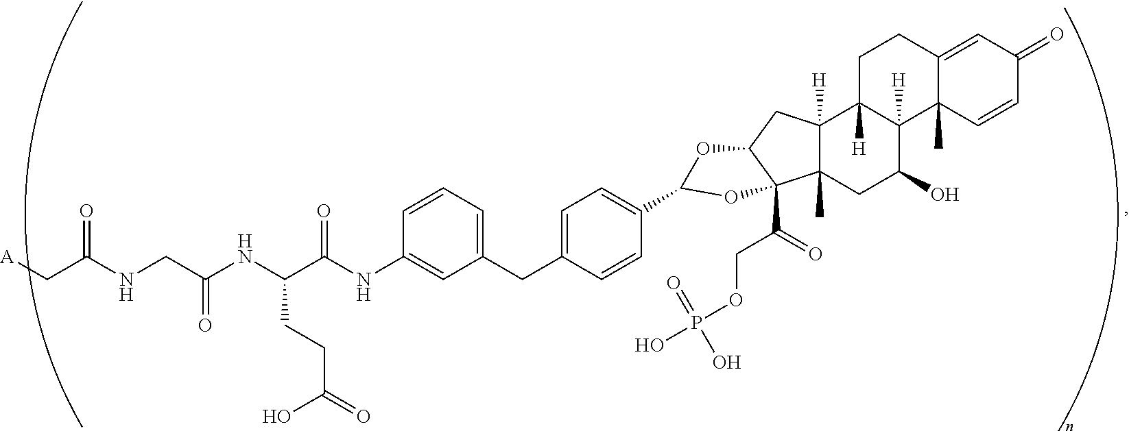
C1=CC=C(CC2=CC=C(C3OC4CC5([H])C(C)(CC(O)C6([H])C5([H])CCC5=CC(=O)C=CC65C)C4(C(=O)COP(O)(=O)O)O3)C=C2)C=C1NC(C(NC(CNC(C[A])=O)=O)CCC(=O)O)=O
